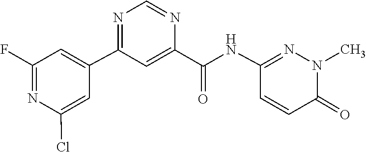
C1(NC(C2=CC(C3=CC(F)=NC(Cl)=C3)=NC=N2)=O)=NN(C)C(=O)C=C1
